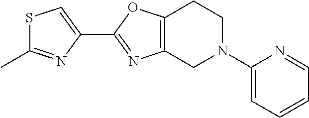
S1C(C)=NC(C2=NC3=C(O2)CCN(C2=CC=CC=N2)C3)=C1
